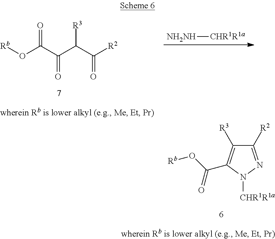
[Rb]OC(C(C(C([R2])=O)[R3])=O)=O.[NH2NH][CHR1R1a].C1([R2])=NN([CHR1R1a])C(C(O[Rb])=O)=C1[R3]
